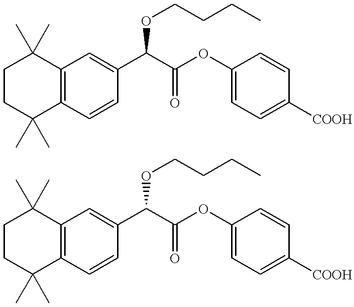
C1CC(C)(C)C2=C(C1(C)C)C=C(C(C(OC1=CC=C([COOH])C=C1)=O)OCCCC)C=C2.C1CC(C)(C)C2=C(C1(C)C)C=C(C(C(OC1=CC=C([COOH])C=C1)=O)OCCCC)C=C2
